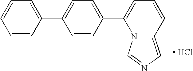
C1=CC(C2=CC=C(C3=CC=CC4=CN=CN34)C=C2)=CC=C1.[ HCl]
